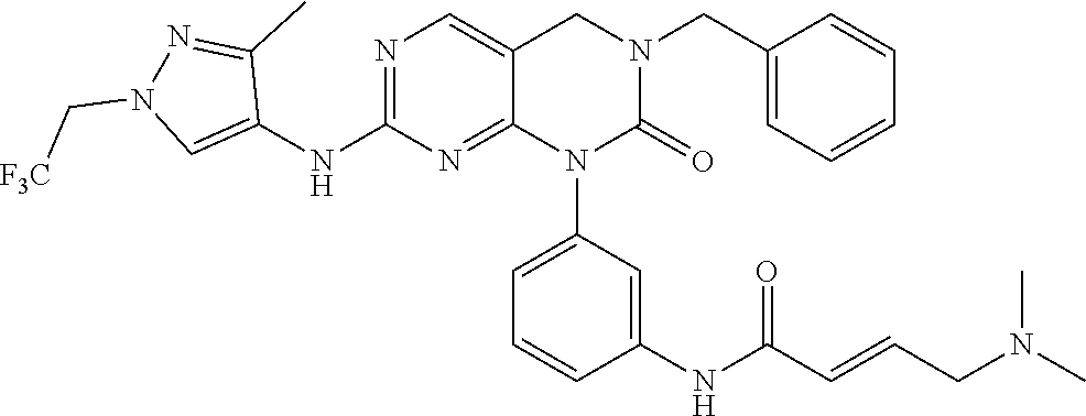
N1=C(NC2=CN(C[F3C])N=C2C)N=C2C(=C1)CN(CC1=CC=CC=C1)C(=O)N2C1=CC=CC(NC(C=CCN(C)C)=O)=C1
